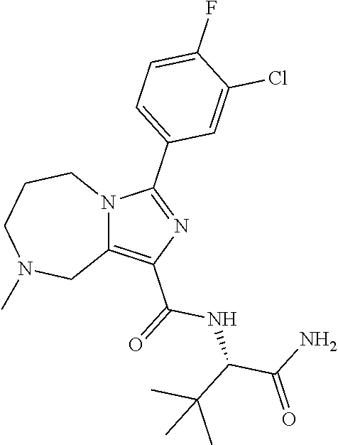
C12=C(C(NC(C(C)(C)C)C(=O)N)=O)N=C(C3=CC=C(F)C(Cl)=C3)N1CCCN(C)C2
